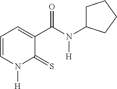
C1=CN([H])C(=S)C(C(N(C2CCCC2)[H])=O)=C1
